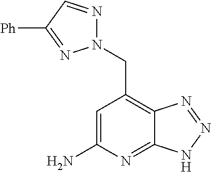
C1=C(N)N=C2C(=C1CN1N=CC([Ph])=N1)N=NN2
